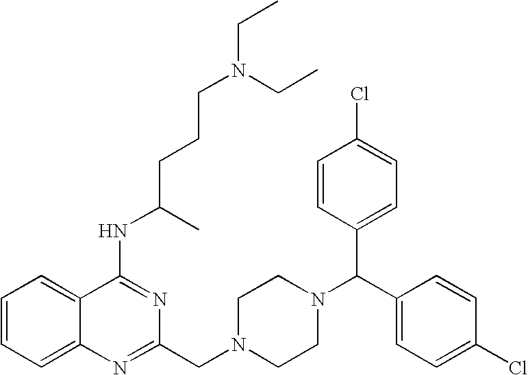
C1=CC=C2C(=C1)C(NC(CCCN(CC)CC)C)=NC(CN1CCN(C(C3=CC=C(Cl)C=C3)C3=CC=C(Cl)C=C3)CC1)=N2
